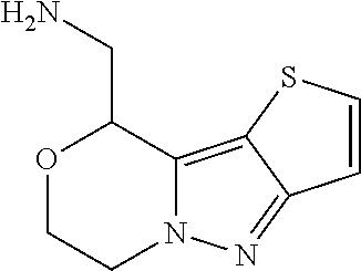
O1CCN2C(=C3C(=N2)C=CS3)C1CN
